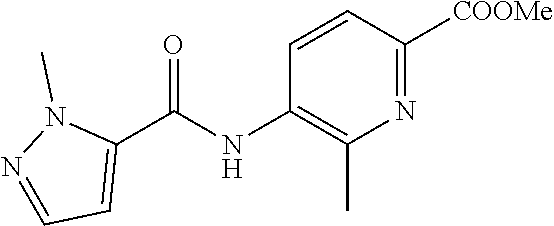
C1=CC(NC(C2=CC=NN2C)=O)=C(C)N=C1[COOMe]
